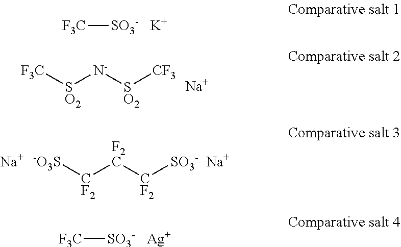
[F3C][SO3-].[K].[F3C][SO2][N-][SO2][CF3].[Na].[-O3S][CF2][F2C][CF2][SO3-].[Na].[Na].[F3C][SO3-].[Ag]
